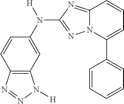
C12=C(C=C(N(C3=NN4C(=N3)C=CC=C4C3=CC=CC=C3)[H])C=C1)N([H])N=N2
